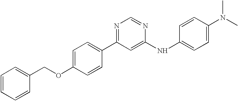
C1=CC=CC(COC2=CC=C(C3=NC=NC(NC4=CC=C(N(C)C)C=C4)=C3)C=C2)=C1
